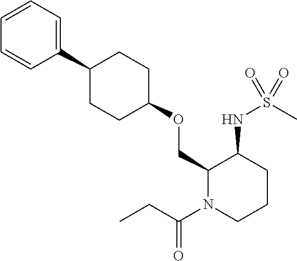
C1(OCC2C(NS(C)(=O)=O)CCCN2C(CC)=O)CCC(C2=CC=CC=C2)CC1
